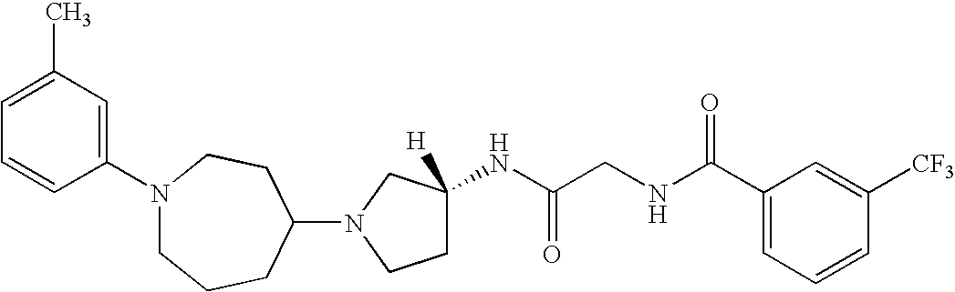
N1(C2CCN(C3=CC(C)=CC=C3)CCC2)CCC(NC(CNC(C2=CC=CC([CF3])=C2)=O)=O)([H])C1
